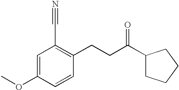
C1=C(OC)C=CC(CCC(=O)C2CCCC2)=C1C#N
